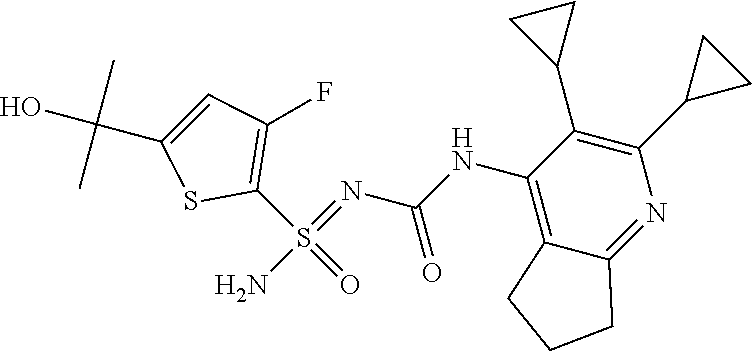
C1(C2CC2)=C(C2CC2)C(NC(N=S(N)(C2=C(F)C=C(C(O)(C)C)S2)=O)=O)=C2C(=N1)CCC2
